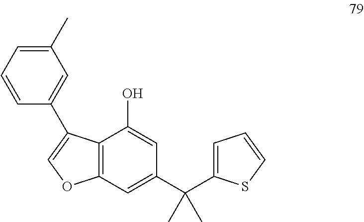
C12=C(C=C(C(C3=CC=CS3)(C)C)C=C1O)OC=C2C1=CC(C)=CC=C1
